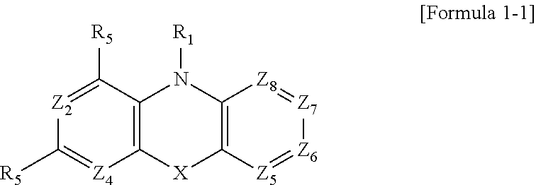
C12=C([X]C3=C(N1[R1])[Z8]=[Z7][Z6]=[Z5]3)[Z4]=C([R5])[Z2]=C2[R5]
